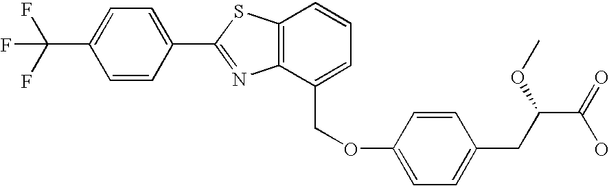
C1=CC(C2=NC3=C(S2)C=CC=C3COC2=CC=C(CC(C(=O)O)OC)C=C2)=CC=C1C(F)(F)F
